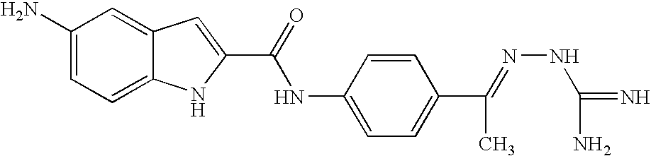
C1(N)=CC=C2C(=C1)C=C(C(=O)NC1=CC=C(C(=NNC(=N)N)C)C=C1)N2
